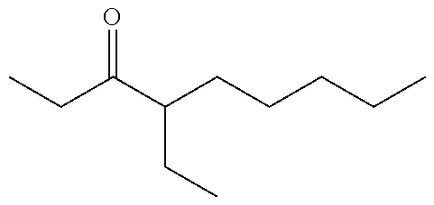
CCC(C(CCCCC)CC)=O
